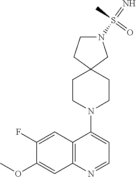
C12=C(N=CC=C1N1CCC3(CC1)CN(S(=N)(C)=O)CC3)C=C(OC)C(F)=C2
